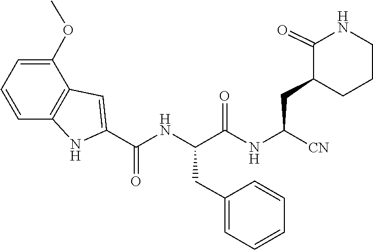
COC1=CC=CC2=C1C=C(C(NC(C(=O)NC(CC1C(=O)NCCC1)[CN])CC1=CC=CC=C1)=O)N2
